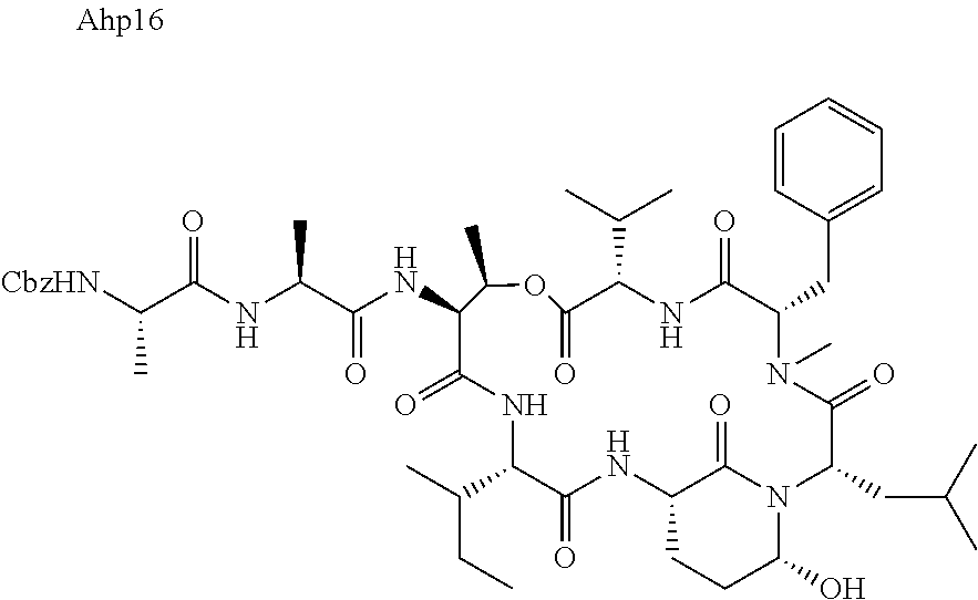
[CbzHN]C(C(NC(C(NC1C(=O)NC(C(CC)C)C(=O)NC2CCC(O)N(C2=O)C(CC(C)C)C(=O)N(C)C(CC2=CC=CC=C2)C(=O)NC(C(C)C)C(=O)OC1C)=O)C)=O)C
